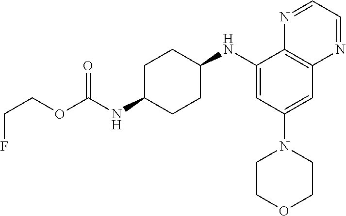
C1(NC2CCC(NC(OCCF)=O)CC2)=CC(N2CCOCC2)=CC2=C1N=CC=N2
